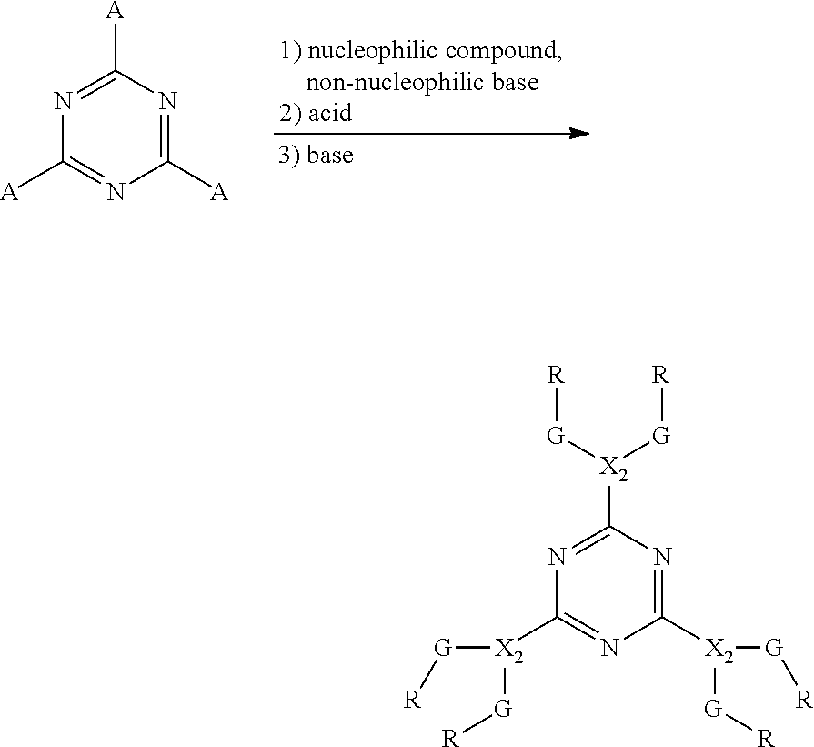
C1([A])=NC([A])=NC([A])=N1.C1([X2]([G][R])[G][R])=NC([X2]([G][R])[G][R])=NC([X2]([G][R])[G][R])=N1
